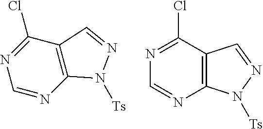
C1(Cl)=NC=NC2=C1C=NN2[Ts].C1(Cl)=NC=NC2=C1C=NN2[Ts]
